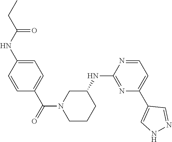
C1=C(NC(CC)=O)C=CC(C(=O)N2CCCC(NC3=NC(C4=CNN=C4)=CC=N3)C2)=C1
